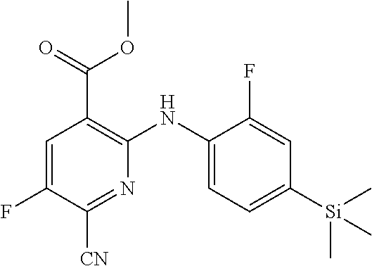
COC(C1=C(NC2=CC=C([Si](C)(C)C)C=C2F)N=C([CN])C(F)=C1)=O
